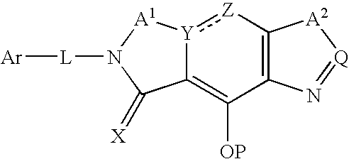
C12=C([OP])C3=C([Z]:[Y]1[A1]N([L][Ar])C2=[X])[A2][Q]=N3
